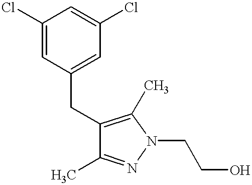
C1(Cl)=CC(CC2=C(C)N(CCO)N=C2C)=CC(Cl)=C1
